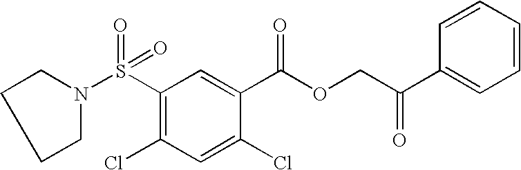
C1CCN(S(C2=C(Cl)C=C(Cl)C(C(OCC(C3=CC=CC=C3)=O)=O)=C2)(=O)=O)C1
